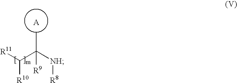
[A].[R11]C(C([NH][R8])([R9])C)[R10]
